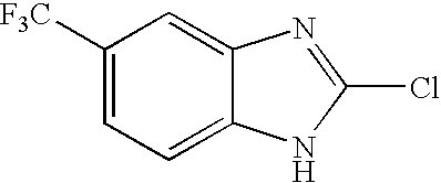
C1([F3C])=CC=C2C(=C1)N=C(Cl)N2
